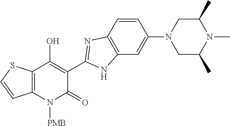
C1(N2CC(C)N(C)C(C)C2)=CC2=C(C=C1)N=C(C1=C(O)C3=C(N([PMB])C1=O)C=CS3)N2
